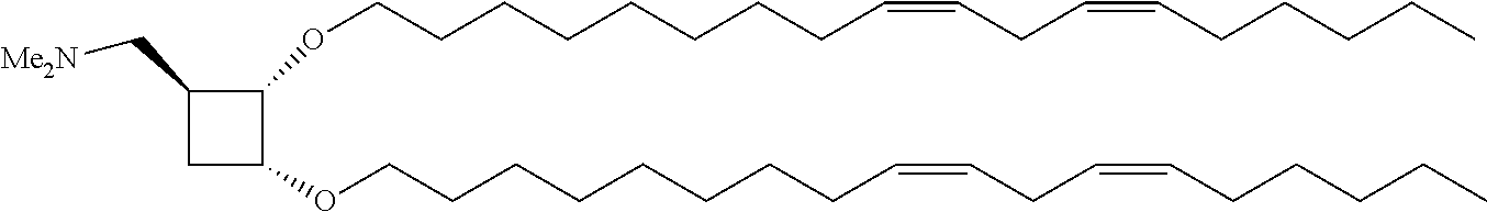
C(CCCCCCC=CCC=CCCCCC)COC1C(C[Me2N])CC1OCCCCCCCCC=CCC=CCCCCC
